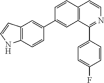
C12=C(C(C3=CC=C(F)C=C3)=NC=C1)C=C(C1=CC3=C(C=C1)NC=C3)C=C2
